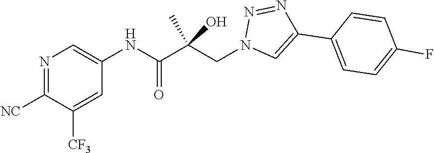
N1=C([NC])C([CF3])=CC(NC(C(CN2C=C(C3=CC=C(F)C=C3)N=N2)(C)O)=O)=C1
